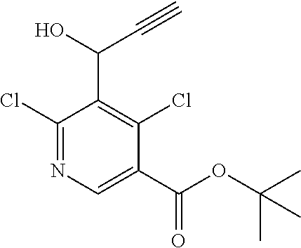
C1(Cl)=NC=C(C(=O)OC(C)(C)C)C(Cl)=C1C(O)C#C
